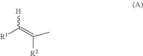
C([R2])(=C([R1])[H])C
